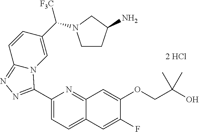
C1(C2=NN=C3C=CC(C([F3C])N4CCC(N)C4)=CN32)=CC=C2C(=N1)C=C(OCC(O)(C)C)C(F)=C2
